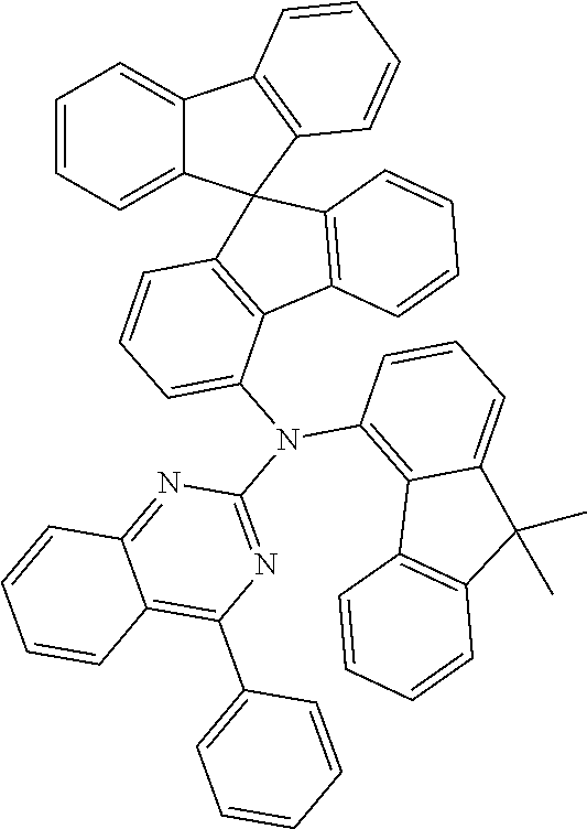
C1=CC=C2C(=C1)C1=C(C23C2=C(C4=C3C=CC=C4)C(N(C3=C4C(=CC=C3)C(C)(C)C3=C4C=CC=C3)C3=NC(C4=CC=CC=C4)=C4C(=N3)C=CC=C4)=CC=C2)C=CC=C1
